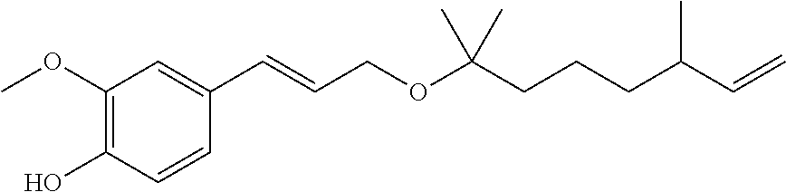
C1(OC)=C(O)C=CC(C=CCOC(CCCC(C=C)C)(C)C)=C1
